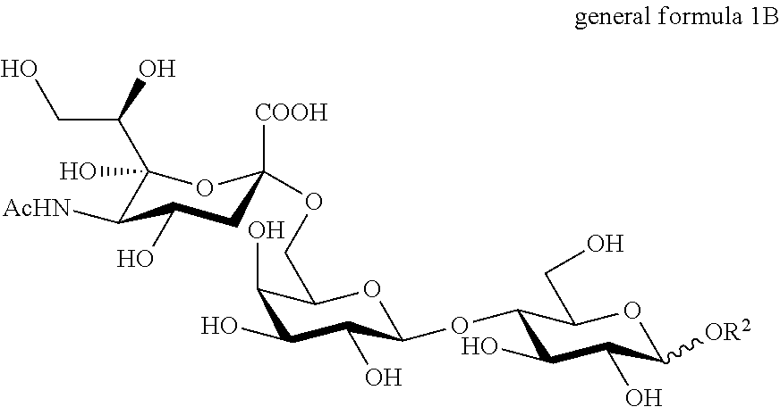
C1(O)(C(CO)O)C([AcHN])C(O)CC([COOH])(OCC2C(O)C(O)C(O)C(OC3C(O)C(O)C([OR2])OC3CO)O2)O1
